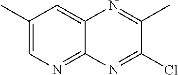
C1(C)=CN=C2C(=C1)N=C(C)C(Cl)=N2
